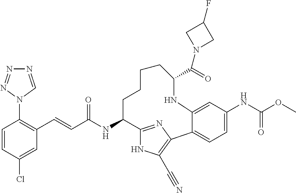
C(C(NC1C2=NC(=C(C#N)N2)C2=CC=C(NC(OC)=O)C=C2NC(C(N2CC(F)C2)=O)CCCC1)=O)=CC1=C(N2C=NN=N2)C=CC(Cl)=C1
